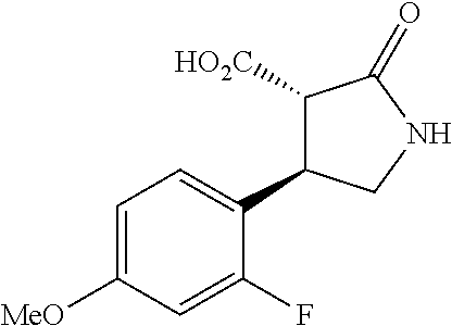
C1([HO2C])C(C2=CC=C([MeO])C=C2F)CNC1=O
